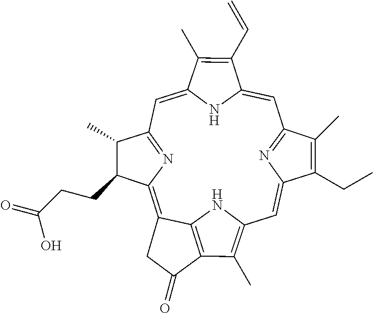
C1=C2NC(=CC3=NC(=C4C5=C(C(C)=C(C=C6N=C1C(C)=C6CC)N5)C(=O)C4)C(CCC(=O)O)C3C)C(C)=C2C=C
